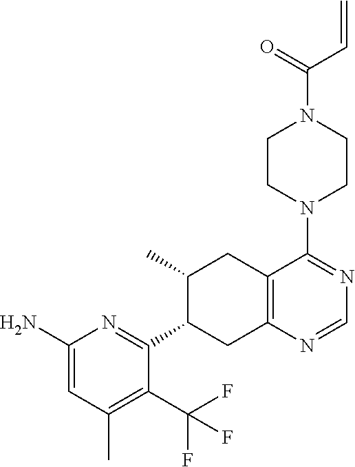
C1(N)=CC(C)=C(C(F)(F)F)C(C2CC3=C(CC2C)C(N2CCN(C(=O)C=C)CC2)=NC=N3)=N1
